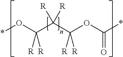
*OC(C(C(OC(*)=O)([R])[R])([R])[R])([R])[R]
